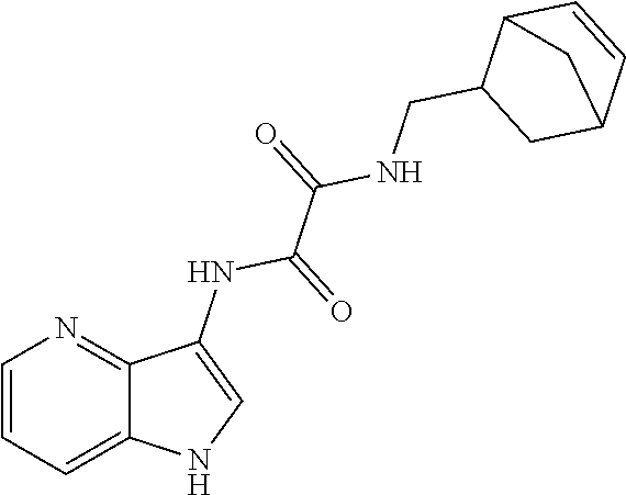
C1=CC=C2C(=N1)C(NC(=O)C(=O)NCC1CC3C=CC1C3)=CN2
